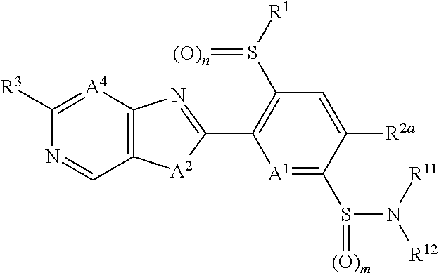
[A1]1=C(S(=[(O)m])N([R11])[R12])C([R2a])=CC(S([R1])=[(O)n])=C1C1=NC2=C([A2]1)C=NC([R3])=[A4]2
